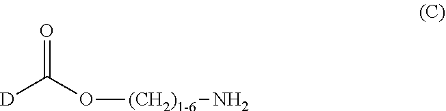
O=C(O[(CH2)1-6]N)[D]
